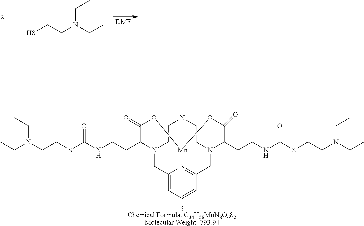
[DMF].SCCN(CC)CC.C1CN2CC3=CC=CC(=N3)CN(CCN1C)C(CCNC(SCCN(CC)CC)=O)C(=O)O[Mn]OC(=O)C2CCNC(SCCN(CC)CC)=O.[5Chemical Formula: C34H58MnN8O6S2Molecular Weight: 793.94]
